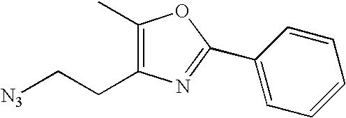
C1(CC[N3])=C(C)OC(C2=CC=CC=C2)=N1
